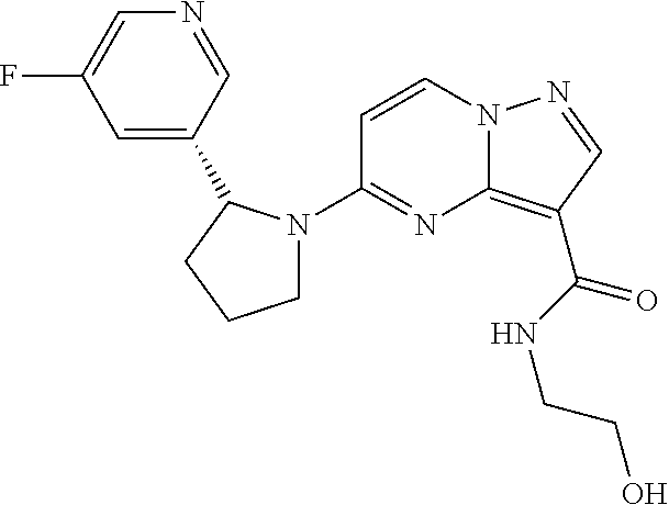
FC1=CN=CC(C2N(C3=NC4=C(C(NCCO)=O)C=NN4C=C3)CCC2)=C1
